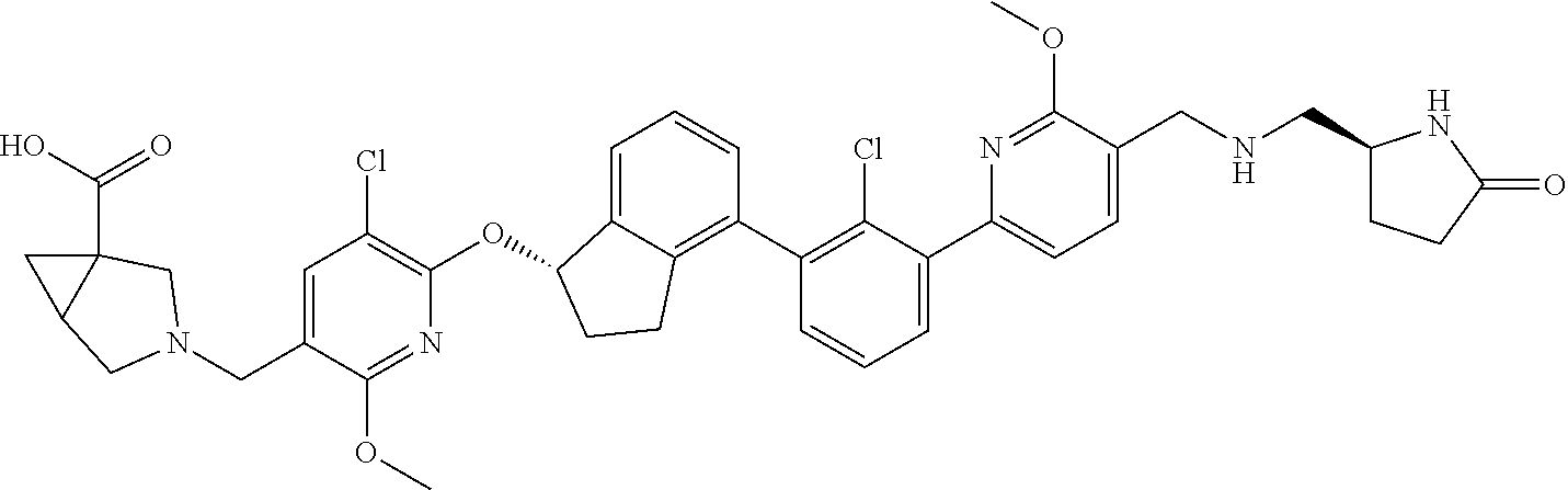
C1=C(C2=CC=CC(C3=C4C(=CC=C3)C(OC3=C(Cl)C=C(CN5CC6C(C(O)=O)(C6)C5)C(OC)=N3)CC4)=C2Cl)N=C(OC)C(CNCC2CCC(=O)N2)=C1
